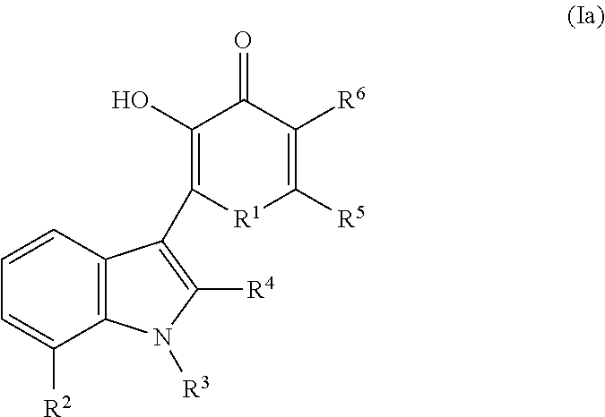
C1=CC=C([R2])C2=C1C(C1=C(O)C(=O)C([R6])=C([R5])[R1]1)=C([R4])N2[R3]
